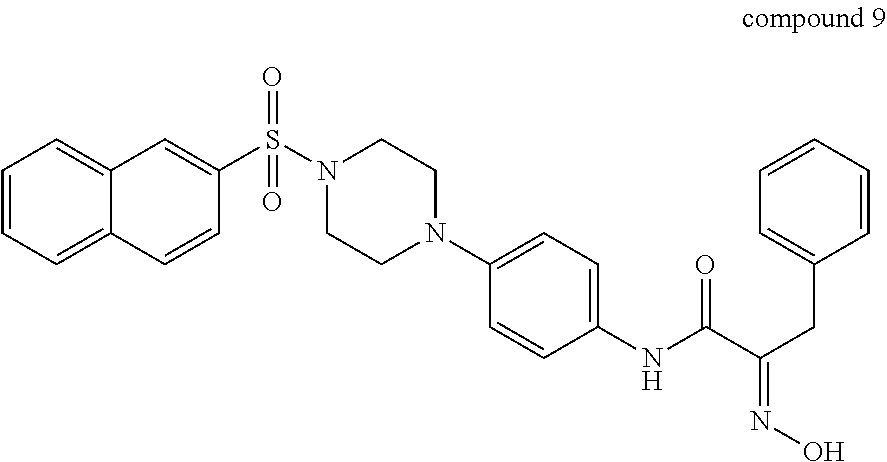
C1=CC=C2C(=C1)C=C(S(N1CCN(C3=CC=C(NC(C(CC4=CC=CC=C4)=NO)=O)C=C3)CC1)(=O)=O)C=C2
